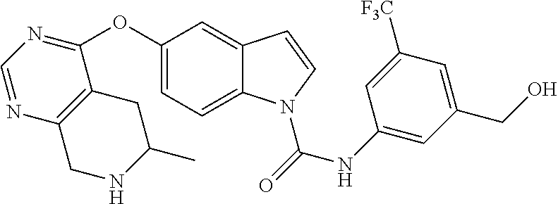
C1=C2C(=CC(OC3=NC=NC4=C3CC(C)NC4)=C1)C=CN2C(NC1=CC(CO)=CC([F3C])=C1)=O
